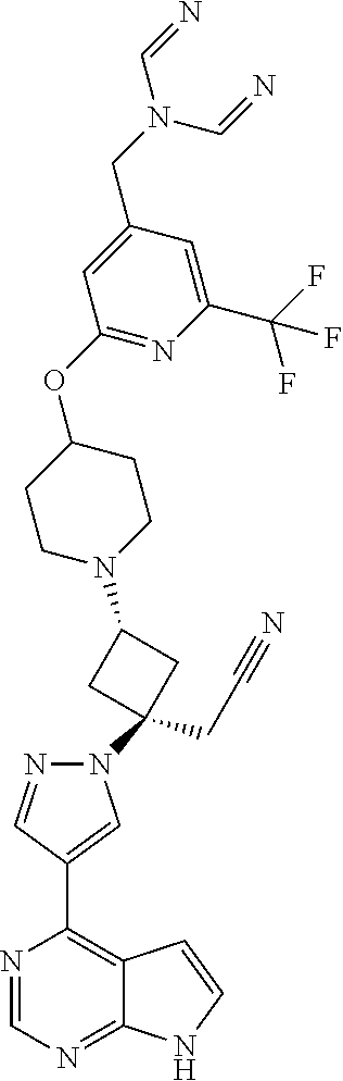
N1=CN=C2C(=C1C1=CN(C3(CC#N)CC(N4CCC(OC5=NC(C(F)(F)F)=CC(CN(C=N)C=N)=C5)CC4)C3)N=C1)C=CN2
